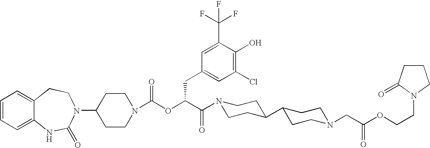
C1(N2C(=O)NC3=CC=CC=C3CC2)CCN(C(OC(C(=O)N2CCC(C3CCN(CC(OCCN4CCCC4=O)=O)CC3)CC2)CC2=CC(Cl)=C(O)C(C(F)(F)F)=C2)=O)CC1
